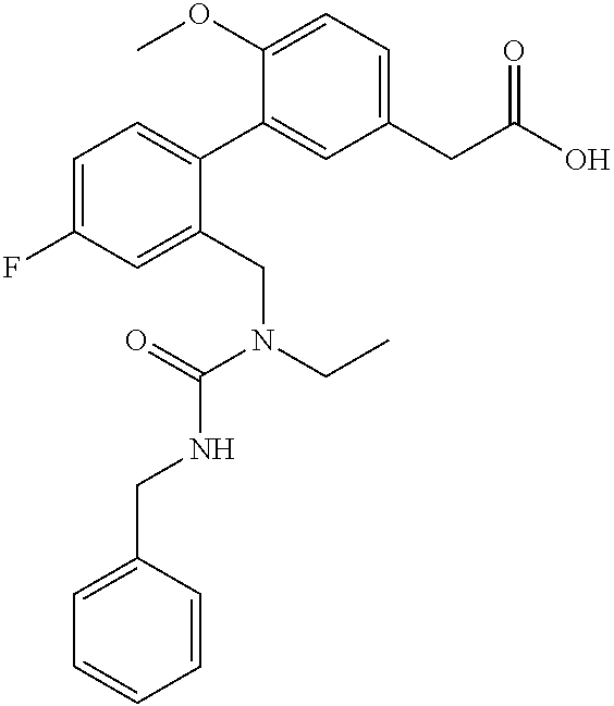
C1(OC)=CC=C(CC(O)=O)C=C1C1=CC=C(F)C=C1CN(CC)C(=O)NCC1=CC=CC=C1
